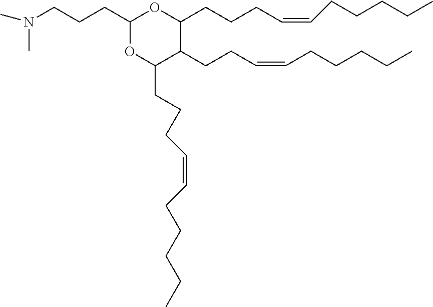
C1(CCCN(C)C)OC(CCCC=CCCCCC)C(CCC=CCCCCC)C(CCCC=CCCCCC)O1
